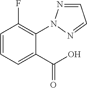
C1=NN(C2=C(F)C=CC=C2C(O)=O)N=C1
